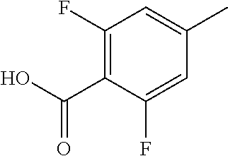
C1(F)=C(C(=O)O)C(F)=CC(C)=C1
